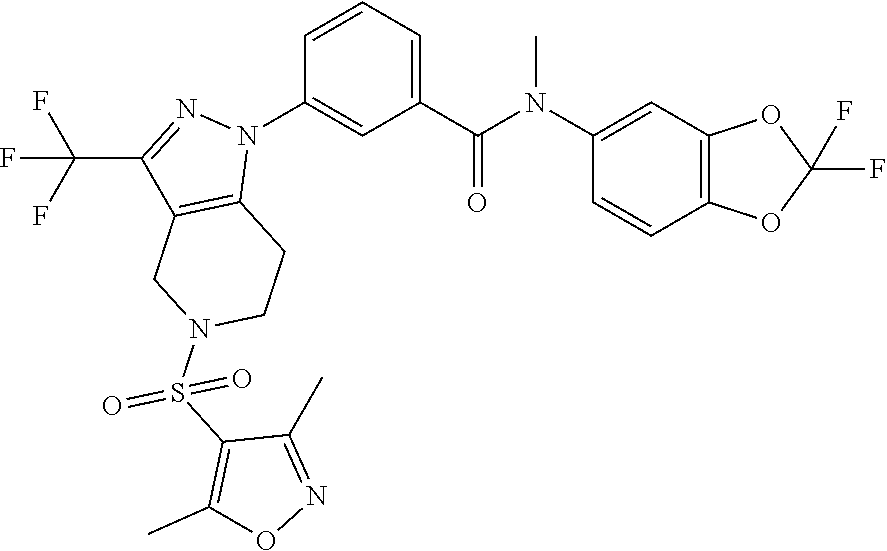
C1(N(C(C2=CC=CC(N3C4=C(C(C(F)(F)F)=N3)CN(S(=O)(C3=C(C)ON=C3C)=O)CC4)=C2)=O)C)=CC2=C(C=C1)OC(F)(F)O2
